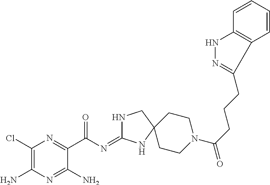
C1(Cl)=C(N)N=C(N)C(C(=O)N=C2NCC3(N2)CCN(C(=O)CCCC2=NNC4=C2C=CC=C4)CC3)=N1
